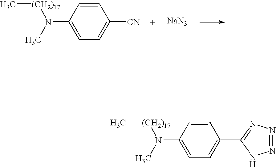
C[(CH2)17]N(C)C1=CC=C([CN])C=C1.[NaN3].C[(CH2)17]N(C)C1=CC=C(C2=NN=NN2)C=C1
